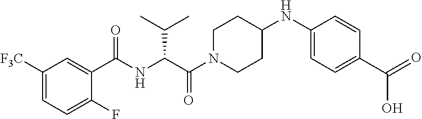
C1CC(NC2=CC=C(C(O)=O)C=C2)CCN1C(=O)C(NC(C1=CC([F3C])=CC=C1F)=O)C(C)C
